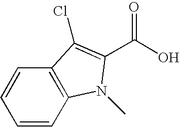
C1=CC2=C(C=C1)C(Cl)=C(C(=O)O)N2C
